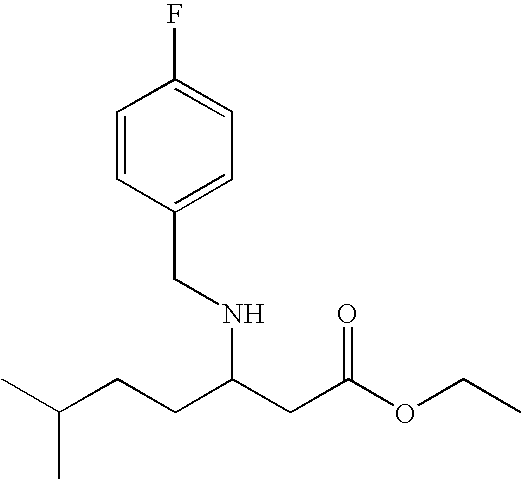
CC(CCC(CC(OCC)=O)NCC1=CC=C(F)C=C1)C
